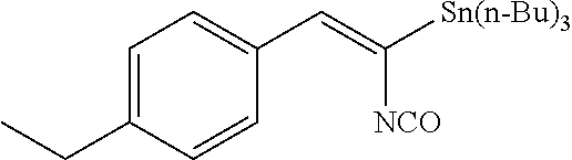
C1=C(CC)C=CC(C=C([Sn(n-Bu)3])[NCO])=C1
